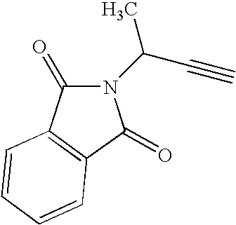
C1(=O)N(C(C#C)C)C(=O)C2=C1C=CC=C2
